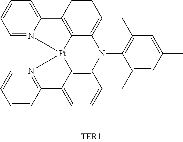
C1=N2C(=CC=C1)C1=C3C(=CC=C1)N(C1=C(C)C=C(C)C=C1C)C1=C4[Pt]23N2=C(C4=CC=C1)C=CC=C2
